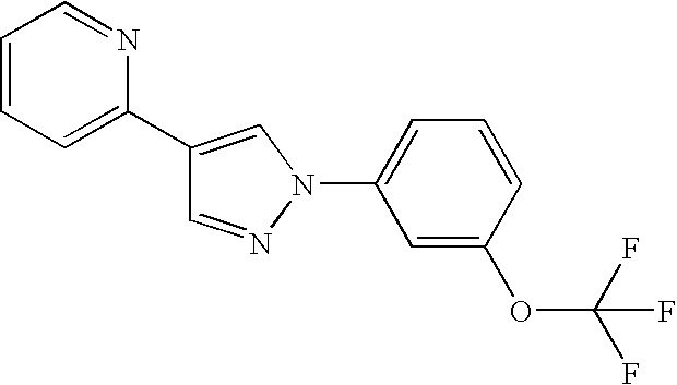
C1(C2=CC=CC=N2)=CN(C2=CC=CC(OC(F)(F)F)=C2)N=C1
